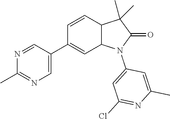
C1(C2=CN=C(C)N=C2)=CC2C(C=C1)C(C)(C)C(=O)N2C1=CC(Cl)=NC(C)=C1
